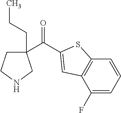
C1(C(=O)C2=CC3=C(C=CC=C3F)S2)(CCC)CCNC1
